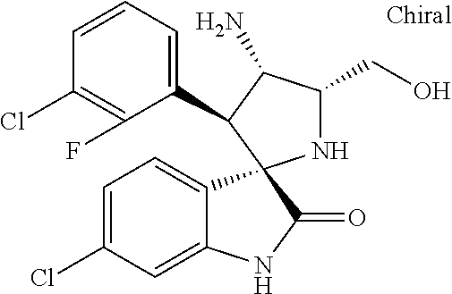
C1(Cl)=C(F)C(C2C(N)C(CO)NC23C2=CC=C(Cl)C=C2NC3=O)=CC=C1
